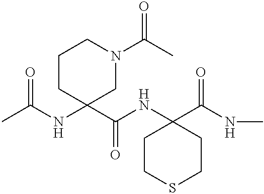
C1CSCCC1(NC(C1(NC(C)=O)CN(C(C)=O)CCC1)=O)C(NC)=O
